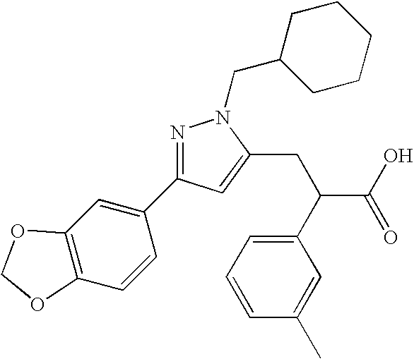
N1=C(C2=CC3=C(C=C2)OCO3)C=C(CC(C(O)=O)C2=CC=CC(C)=C2)N1CC1CCCCC1
